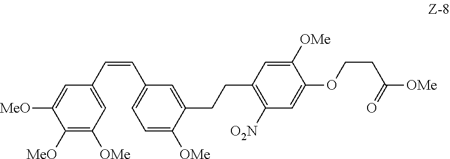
C1([MeO])=C([OMe])C=C(C=CC2=CC=C([OMe])C(CCC3=C([O2N])C=C(OCCC([OMe])=O)C([OMe])=C3)=C2)C=C1[MeO]
